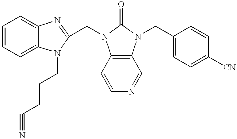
C1=CC=C2C(=C1)N=C(CN1C3=C(N(CC4=CC=C([CN])C=C4)C1=O)C=NC=C3)N2CCCC#N
